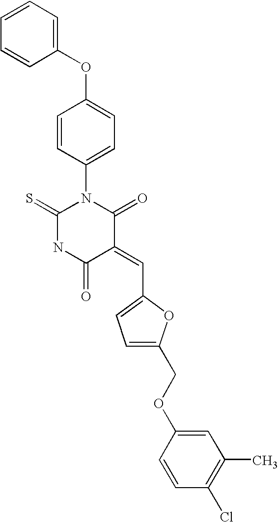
C1(OC2=CC=C(N3C(=S)NC(=O)C(=CC4=CC=C(COC5=CC(C)=C(Cl)C=C5)O4)C3=O)C=C2)=CC=CC=C1
